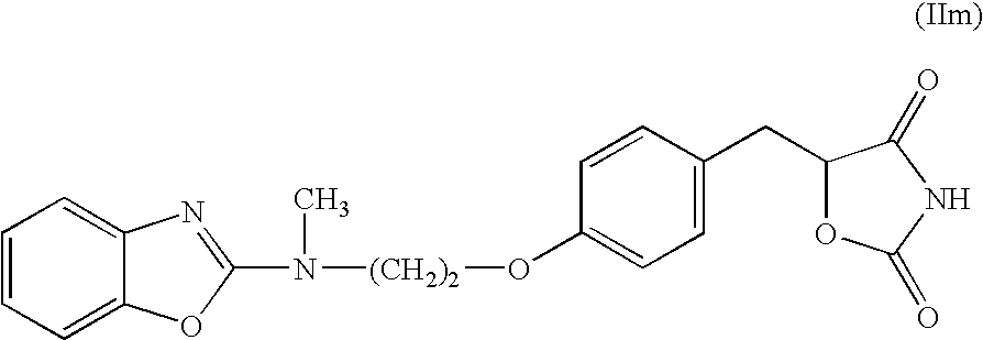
C1=CC=C2C(=C1)N=C(N([(CH2)2]OC1=CC=C(CC3OC(=O)NC3=O)C=C1)C)O2
